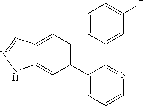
C12=CC=C(C3=CC=CN=C3C3=CC(F)=CC=C3)C=C1NN=C2
